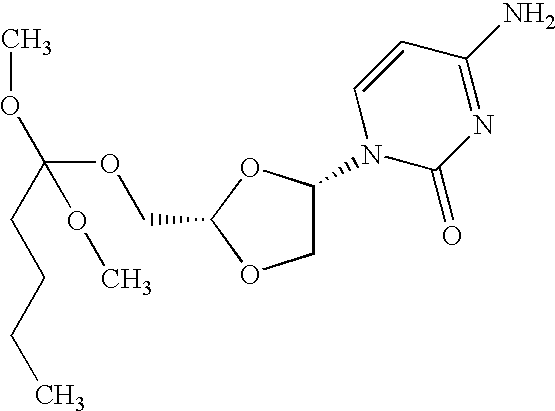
N1(C2COC(COC(OC)(CCCC)OC)O2)C(=O)N=C(N)C=C1
